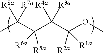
CC(C(C(C(OC)([R1a])[R2a])([R4a])[R3a])([R6a])[R5a])([R8a])[R7a]
